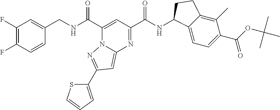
C(=O)(NC1C2=CC=C(C(OC(C)(C)C)=O)C(C)=C2CC1)C1=NC2=CC(C3=CC=CS3)=NN2C(C(=O)NCC2=CC(F)=C(F)C=C2)=C1
